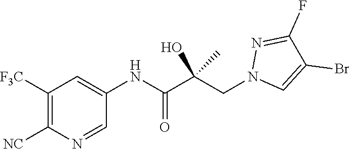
C1([F3C])=C([NC])N=CC(NC(C(CN2C=C(Br)C(F)=N2)(C)O)=O)=C1
